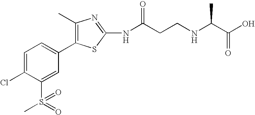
C1=C(Cl)C(S(C)(=O)=O)=CC(C2=C(C)N=C(NC(CCNC(C(O)=O)C)=O)S2)=C1
